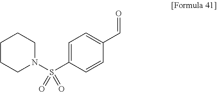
C1(S(N2CCCCC2)(=O)=O)=CC=C(C=O)C=C1
